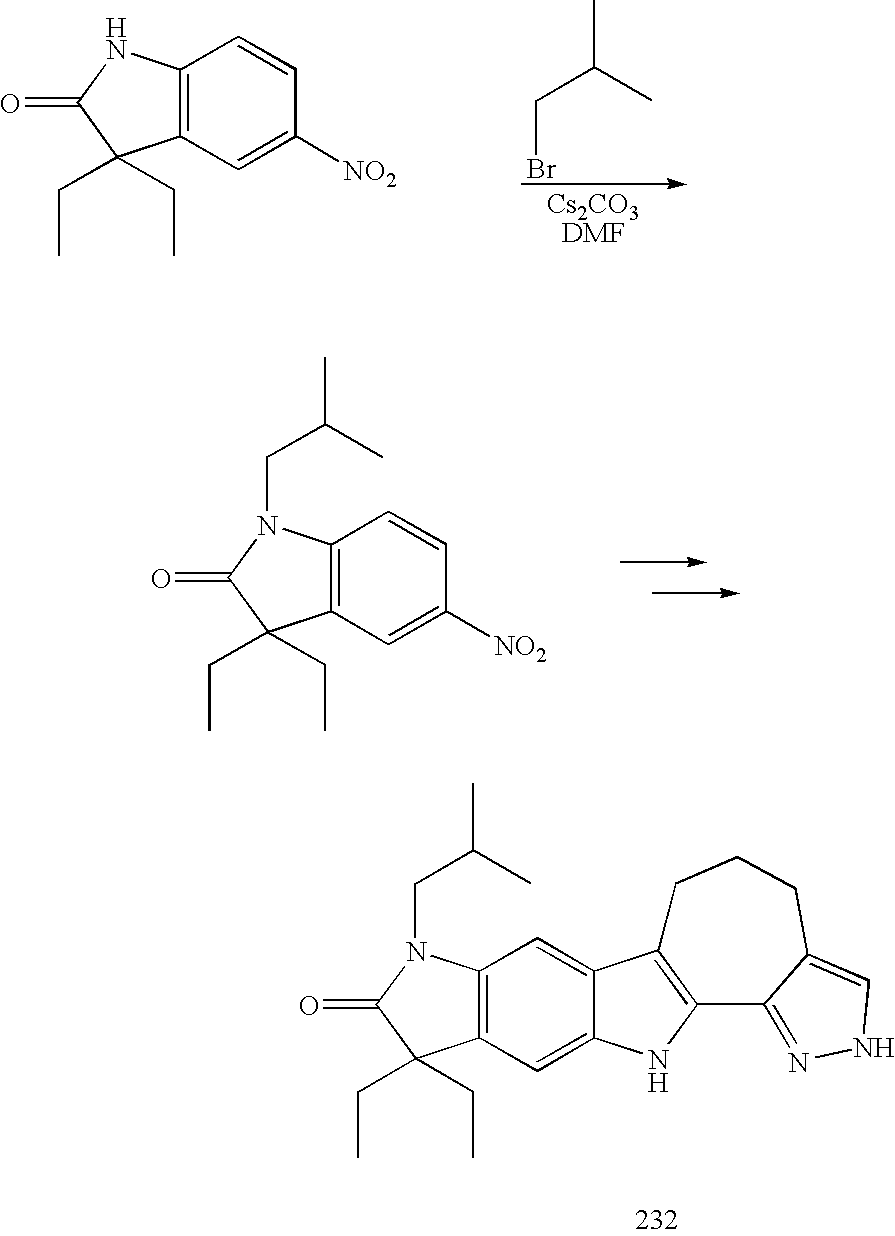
C(Br)C(C)C.C12=C(C=C([NO2])C=C1)C(CC)(CC)C(=O)N2.C12=C(C=C([NO2])C=C1)C(CC)(CC)C(=O)N2CC(C)C.C12=C(C=C3C(=C1)C1=C(N3)C3=NNC=C3CCC1)C(CC)(CC)C(=O)N2CC(C)C
